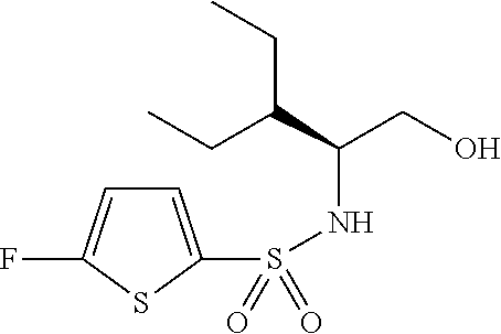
C1=C(S(=O)(NC(CO)C(CC)CC)=O)SC(F)=C1
